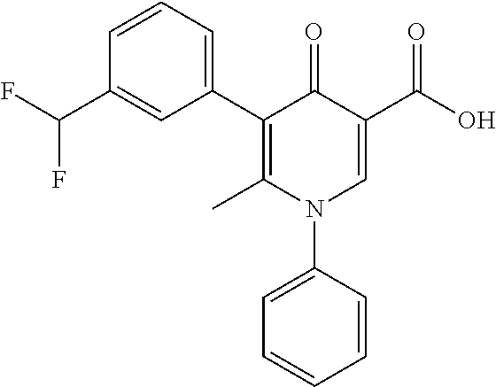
C1(C2=CC=CC(C(F)F)=C2)=C(C)N(C2=CC=CC=C2)C=C(C(=O)O)C1=O
